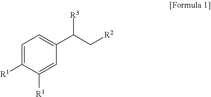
C1=C([R1])C([R1])=CC(C(C[R2])[R3])=C1
